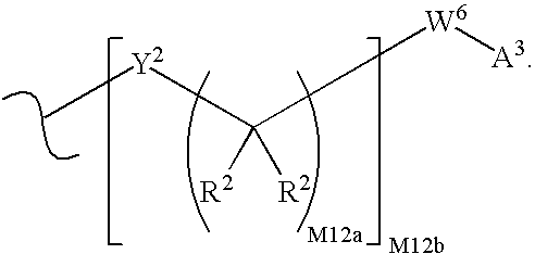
C([R2])([R2])([Y2]C)[W6][A3]
